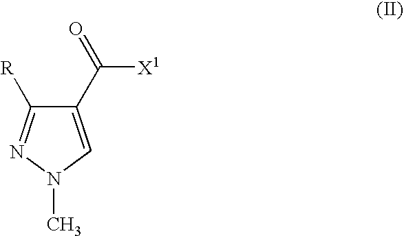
C1(C([X1])=O)=CN(C)N=C1[R]
